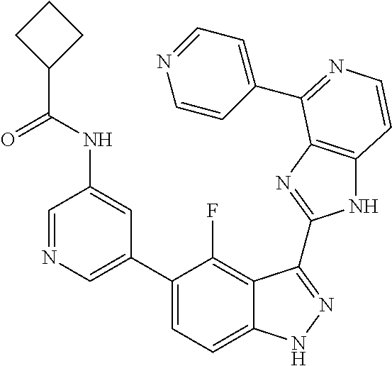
C1=C(C2=CC=C3C(=C2F)C(C2=NC4=C(N2)C=CN=C4C2=CC=NC=C2)=NN3)C=C(NC(C2CCC2)=O)C=N1
